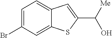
C1=C(Br)C=C2C(=C1)C=C(C([Me])O)S2
